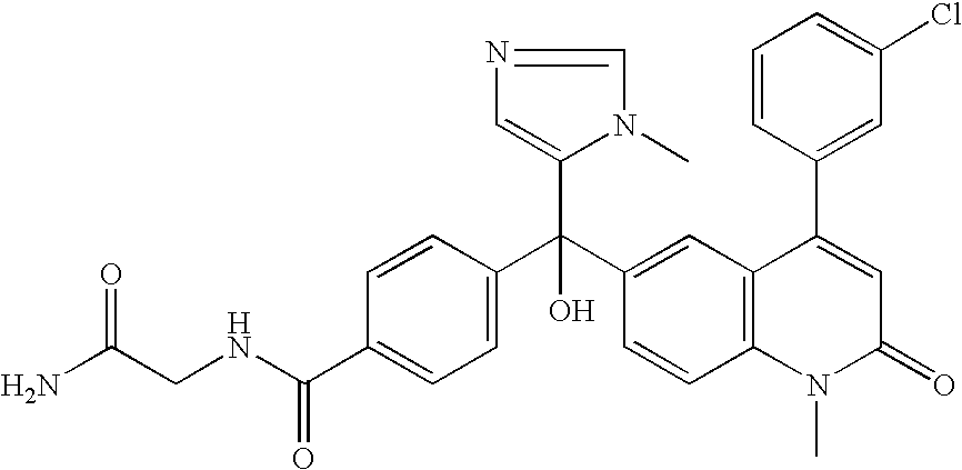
C1=C(C(NCC(N)=O)=O)C=CC(C(C2=CC3=C(C=C2)N(C)C(=O)C=C3C2=CC(Cl)=CC=C2)(C2=CN=CN2C)O)=C1
